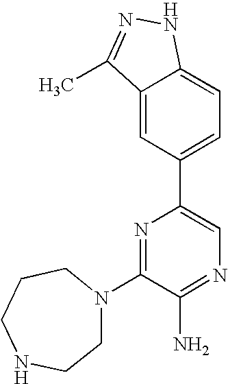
C1(N2CCNCCC2)=NC(C2=CC=C3C(=C2)C(C)=NN3)=CN=C1N
